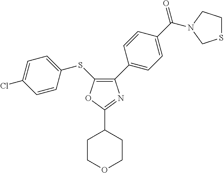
C1(C2=CC=C(C(=O)N3CCSC3)C=C2)=C(SC2=CC=C(Cl)C=C2)OC(C2CCOCC2)=N1
